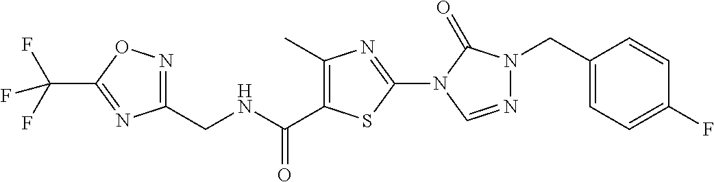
C1(CNC(=O)C2=C(C)N=C(N3C(=O)N(CC4=CC=C(F)C=C4)N=C3)S2)=NOC(C(F)(F)F)=N1
